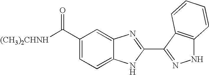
C1=C2C(=CC(C([(CH3)2CHNH])=O)=C1)N=C(C1=NNC3=C1C=CC=C3)N2
